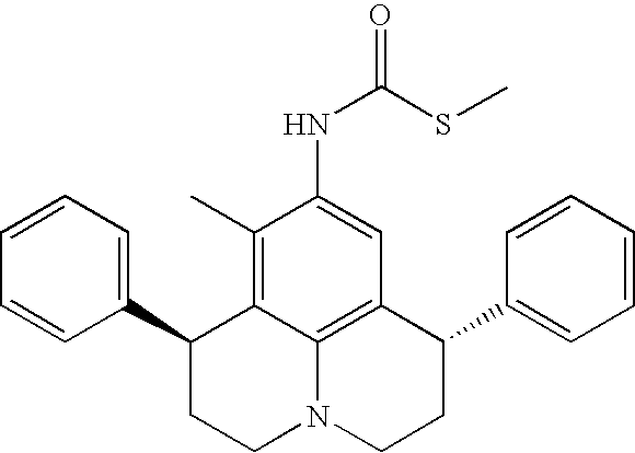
C1=CC=C(C2CCN3C4=C(C(C5=CC=CC=C5)CC3)C=C(NC(=O)SC)C(C)=C24)C=C1
